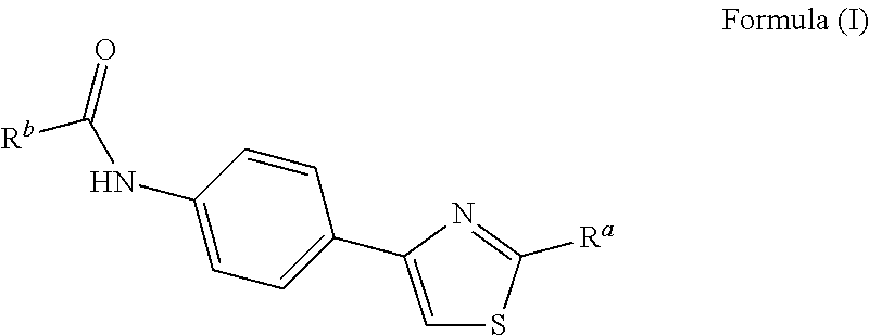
C1=C(C2=CC=C(NC([Rb])=O)C=C2)N=C([Ra])S1
